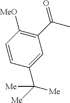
C1=CC(C([Me])([Me])[Me])=CC(C(C)=O)=C1[MeO]
